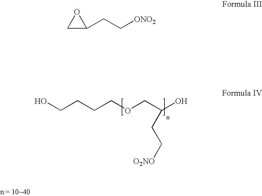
C(CCCOCC(O)CC[O2NO])O.C1C(CC[ONO2])O1
